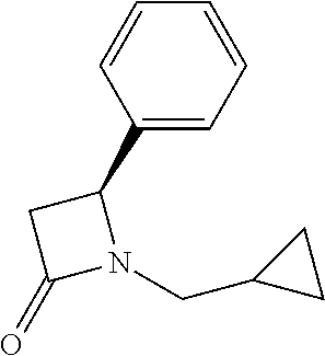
C1=CC(C2CC(=O)N2CC2CC2)=CC=C1
